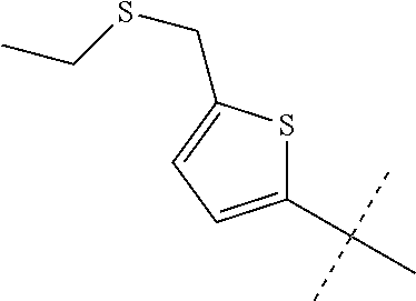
C1(C(C)(C)C)=CC=C(CSCC)S1
